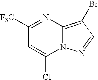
[F3C]C1=NC2=C(Br)C=NN2C(Cl)=C1
